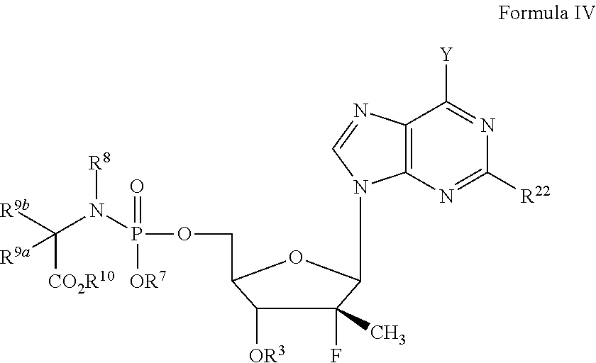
N1=C([Y])C2=C(N=C1[R22])N(C1C(F)(C)C([OR3])C(COP(=O)([OR7])N(C([R9b])([CO2R10])[R9a])[R8])O1)C=N2
